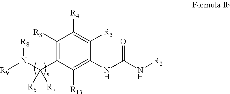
C1([R3])=C(C([R6])([R7])N([R9])[R8])C([R13])=C(NC(=O)N[R2])C([R5])=C1[R4]
